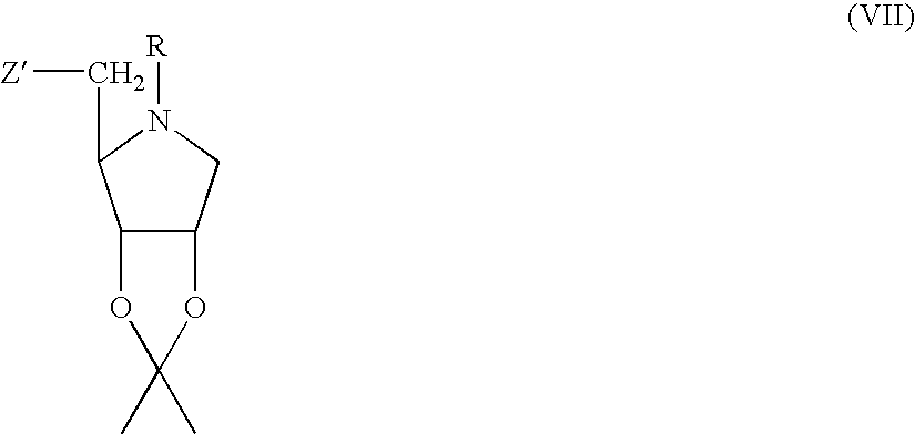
C12C(CN([R])C1C[Z])OC(C)(C)O2
